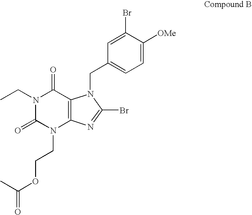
N1(CC)C(=O)N(CCOC(C)=O)C2=C(C1=O)N(CC1=CC=C([OMe])C(Br)=C1)C(Br)=N2
